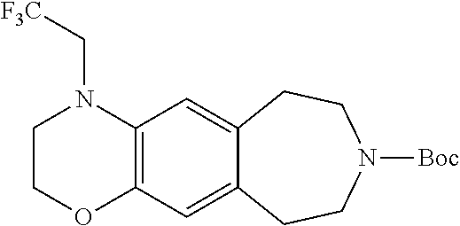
C12=C(C=C3C(=C1)CCN([Boc])CC3)N(C[F3C])CCO2
